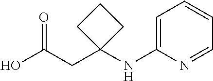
OC(CC1(NC2=CC=CC=N2)CCC1)=O
